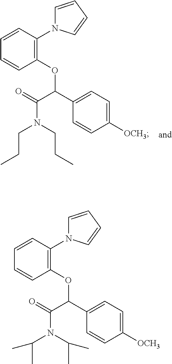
C1(OC(C2=CC=C([OCH3])C=C2)C(=O)N(CCC)CCC)=C(N2C=CC=C2)C=CC=C1.C1(OC(C2=CC=C([OCH3])C=C2)C(=O)N(C(C)C)C(C)C)=C(N2C=CC=C2)C=CC=C1
